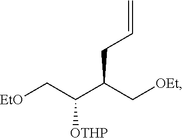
[EtO]CC(C(C[OEt])CC=C)[OTHP]
